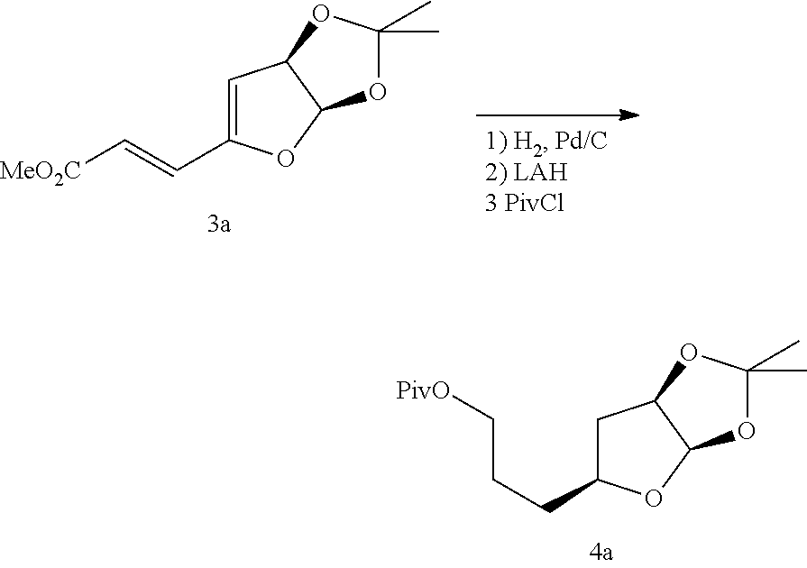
C1C(CCC[PivO])OC2C1OC(C)(C)O2.C1=C(C=C[MeO2C])OC2C1OC(C)(C)O2
